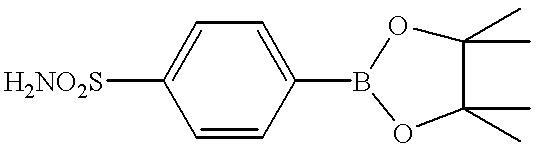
C1=C([H2NO2S])C=CC(B2OC(C)(C)C(C)(C)O2)=C1
